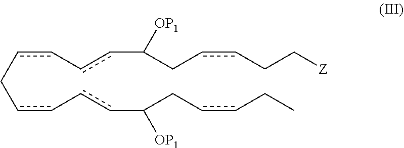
C(cc-ccC(CccCC)[OP1])cc-ccC(CccCC[Z])[OP1]
